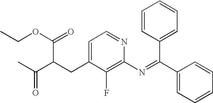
C1=C(CC(C(OCC)=O)C(C)=O)C(F)=C(N=C(C2=CC=CC=C2)C2=CC=CC=C2)N=C1
